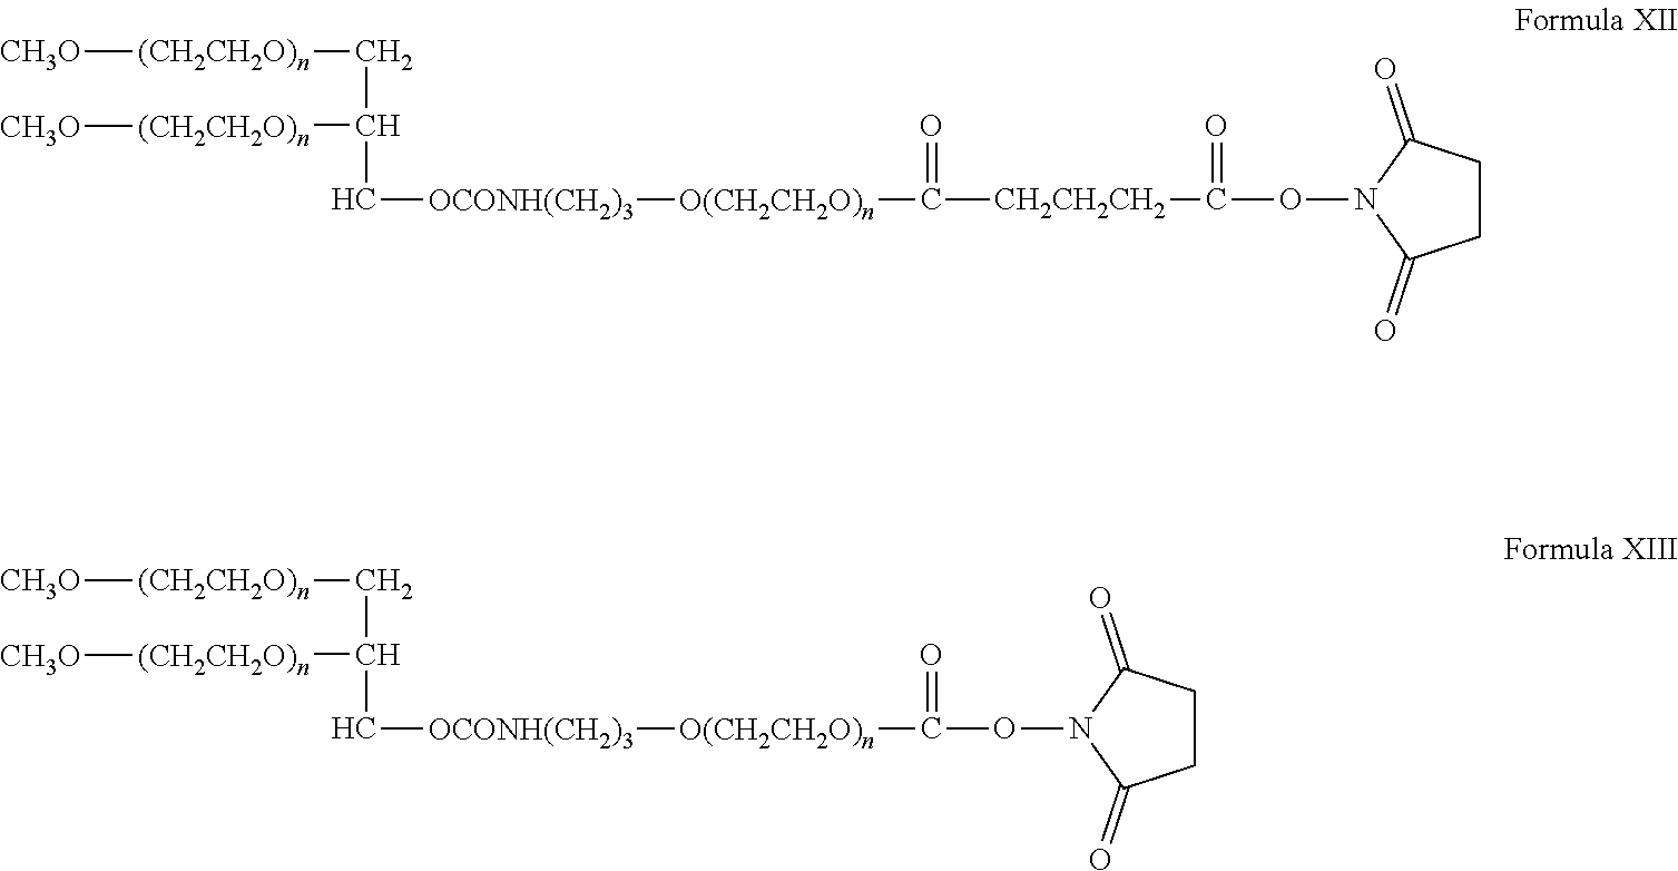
[CH3O][(CH2CH2O)n]CC(C[OCONH(CH2)3][O(CH2CH2O)n]C([CH2CH2CH2]C(ON1C(=O)CCC1=O)=O)=O)[(CH2CH2O)n][CH3O].[CH3O][(CH2CH2O)n]CC(C[OCONH(CH2)3][O(CH2CH2O)n]C(ON1C(=O)CCC1=O)=O)[(CH2CH2O)n][CH3O]
